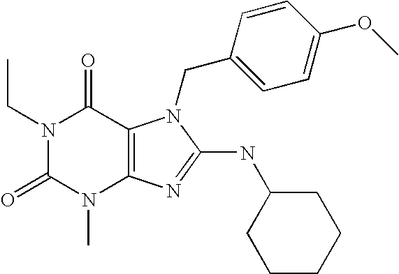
N1(CC)C(=O)N(C)C2=C(C1=O)N(CC1=CC=C(OC)C=C1)C(NC1CCCCC1)=N2
